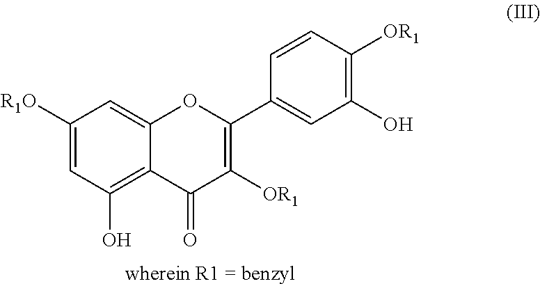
C1([R1O])=CC(O)=C2C(=C1)OC(C1=CC(O)=C([OR1])C=C1)=C([OR1])C2=O
